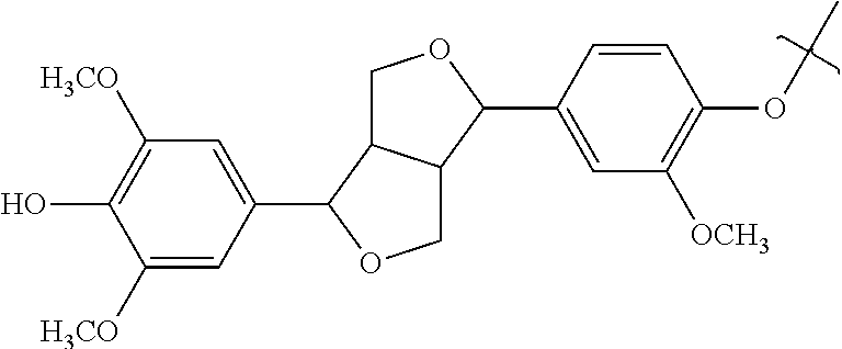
C1([H3CO])=CC(C2C3C(CO2)C(C2=CC([OCH3])=C(OC)C=C2)OC3)=CC([H3CO])=C1O
